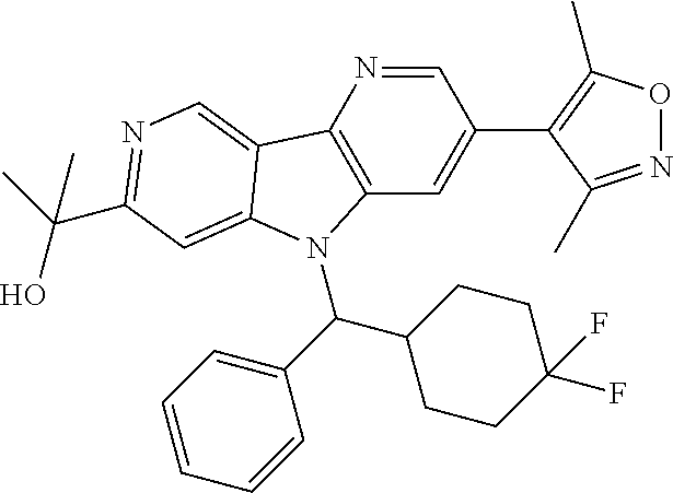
C12=C(C=C(C3=C(C)ON=C3C)C=N1)N(C(C1=CC=CC=C1)C1CCC(F)(F)CC1)C1=CC(C(C)(O)C)=NC=C21
